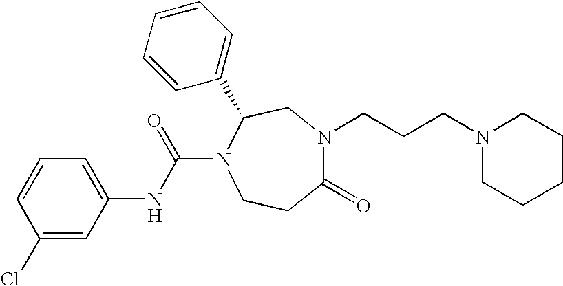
C1(=O)N(CCCN2CCCCC2)CC(C2=CC=CC=C2)N(C(NC2=CC=CC(Cl)=C2)=O)CC1
